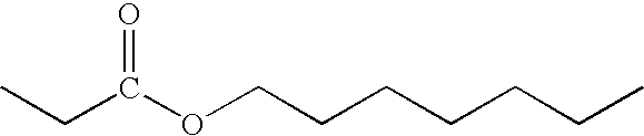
CCC(OCCCCCCC)=O
